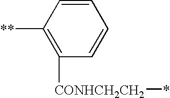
C1=CC([**])=C([CONHCH2CH2]*)C=C1
